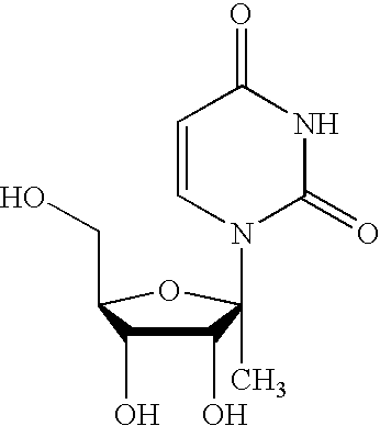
N1(C2(C)C(O)C(O)C(CO)O2)C(=O)NC(=O)C=C1
